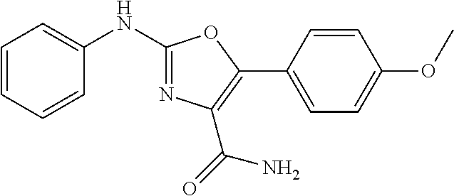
C1=CC=CC(NC2=NC(C(=O)N)=C(C3=CC=C(OC)C=C3)O2)=C1
